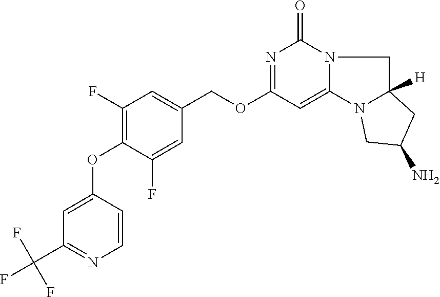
N1=C(OCC2=CC(F)=C(OC3=CC(C(F)(F)F)=NC=C3)C(F)=C2)C=C2N(C1=O)CC1([H])N2CC(N)C1
